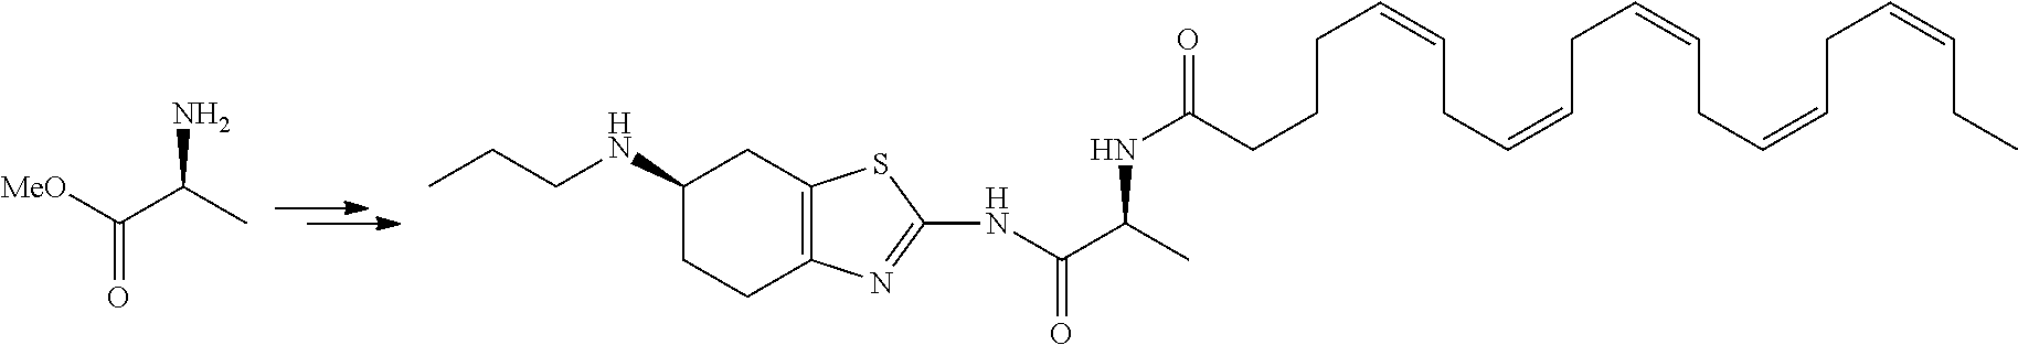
C(C(C)N)([MeO])=O.CCCNC1CCC2=C(C1)SC(NC(C(C)NC(=O)CCCC=CCC=CCC=CCC=CCC=CCC)=O)=N2
